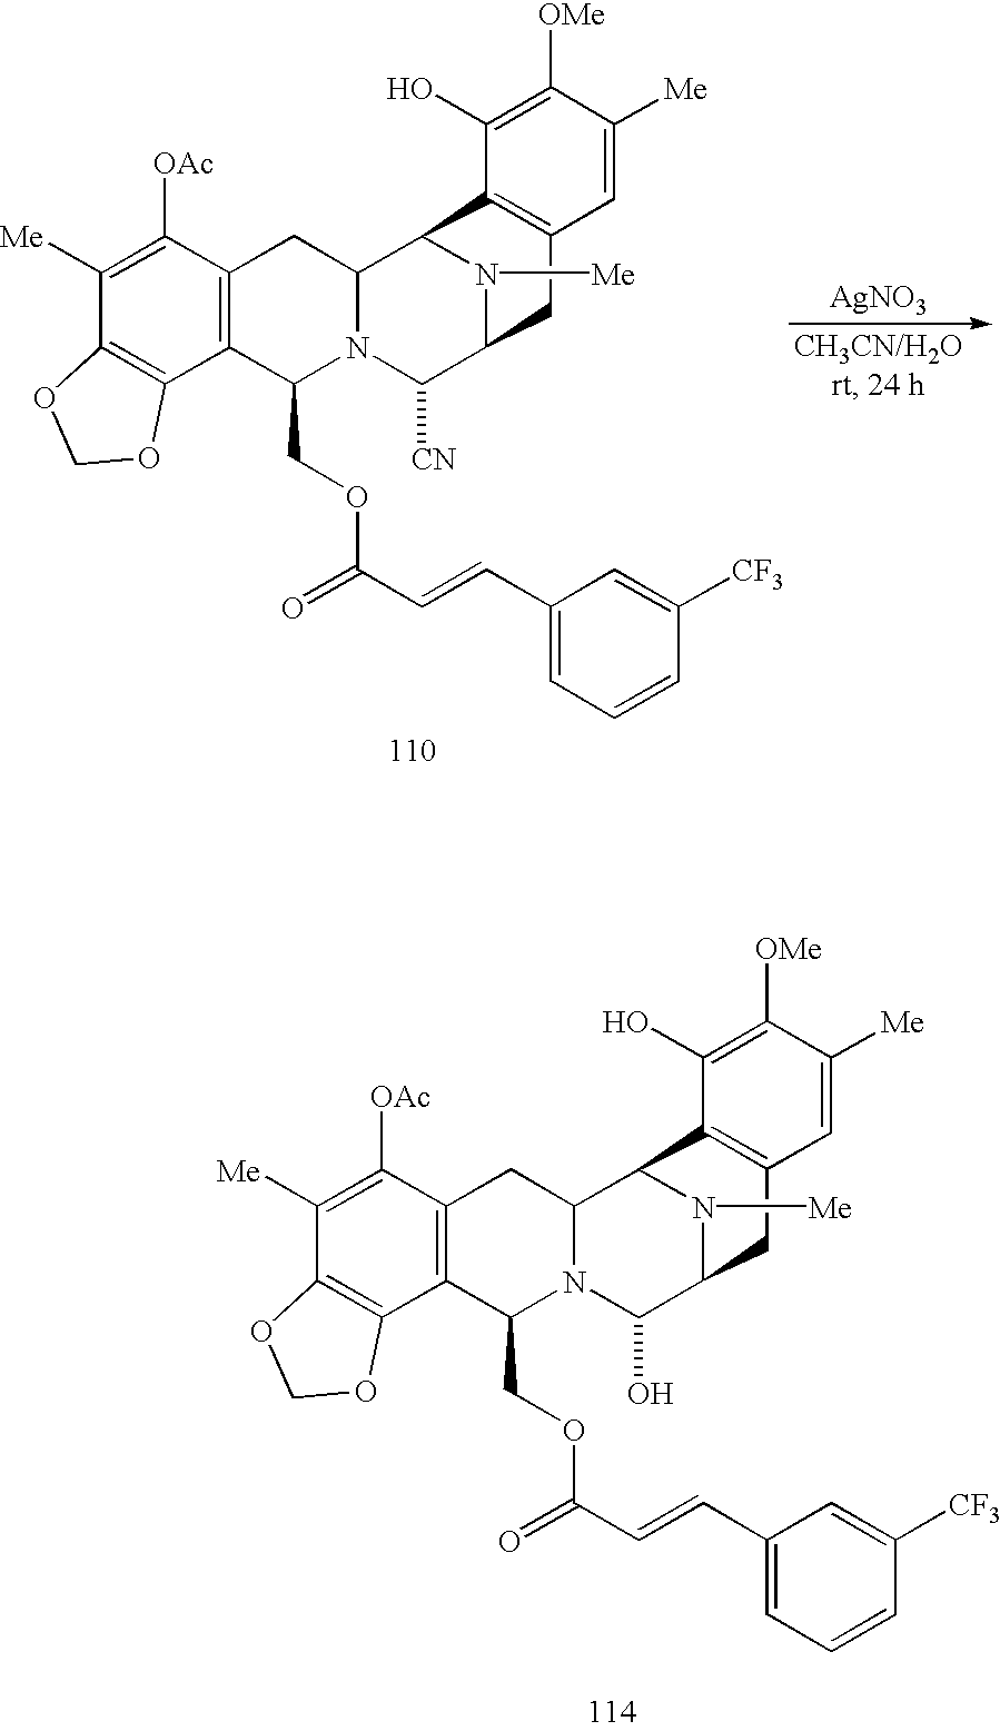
C1([OAc])=C([Me])C2=C(C3=C1CC1N(C3COC(C=CC3=CC=CC([CF3])=C3)=O)C(O)C3N([Me])C1C1=C(C3)C=C([Me])C([OMe])=C1O)OCO2.[AgNO3].C1([OAc])=C([Me])C2=C(C3=C1CC1N(C3COC(C=CC3=CC=CC([CF3])=C3)=O)C([CN])C3N([Me])C1C1=C(C3)C=C([Me])C([OMe])=C1O)OCO2
